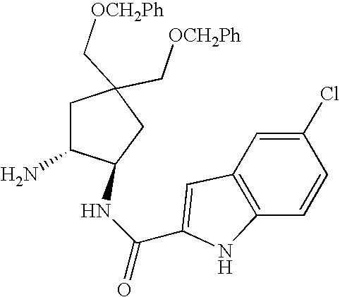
C1C(N)C(NC(=O)C2=CC3=C(C=CC(Cl)=C3)N2)CC1(C[OCH2Ph])C[OCH2Ph]
